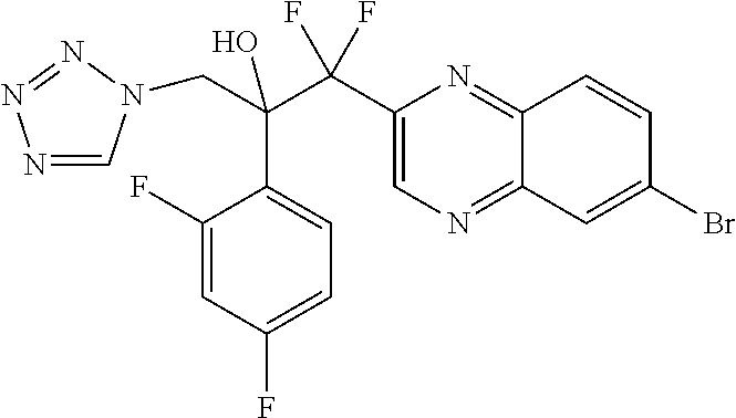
N1=CN(CC(C2=CC=C(F)C=C2F)(C(F)(F)C2=CN=C3C(=N2)C=CC(Br)=C3)O)N=N1
